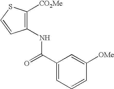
N(C(C1=CC=CC([OMe])=C1)=O)C1=C([CO2Me])SC=C1
